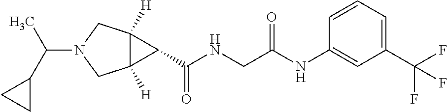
C12([H])C([H])(CN(C(C3CC3)C)C1)C2C(NCC(NC1=CC(C(F)(F)F)=CC=C1)=O)=O
